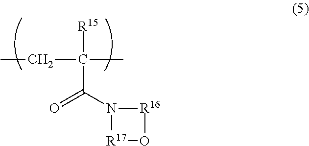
CCC(C)([R15])C(=O)N1[R17]O[R16]1
